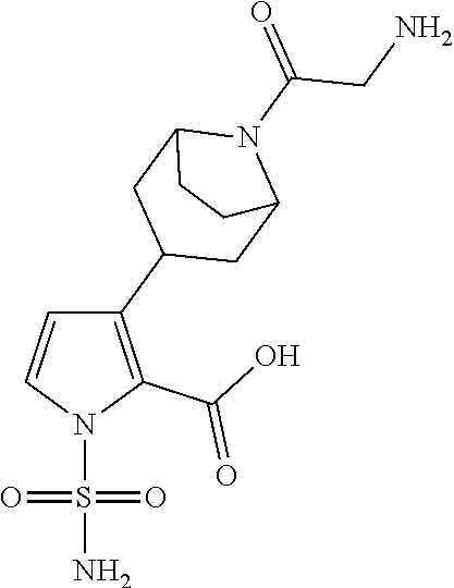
C1(C2CC3N(C(CN)=O)C(C2)CC3)=C(C(O)=O)N(S(N)(=O)=O)C=C1
